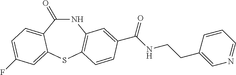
C1(=O)NC2=C(SC3=CC(F)=CC=C13)C=CC(C(NCCC1=CN=CC=C1)=O)=C2
